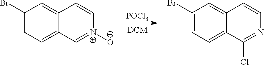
[POCl3].C1(Br)=CC=C2C(=C1)C=C[N+]([O-])=C2.C1(Br)=CC=C2C(=C1)C=CN=C2Cl
